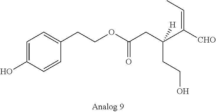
C1=C(O)C=CC(CCOC(CC(CCO)(C([CHO])=CC)[H])=O)=C1
